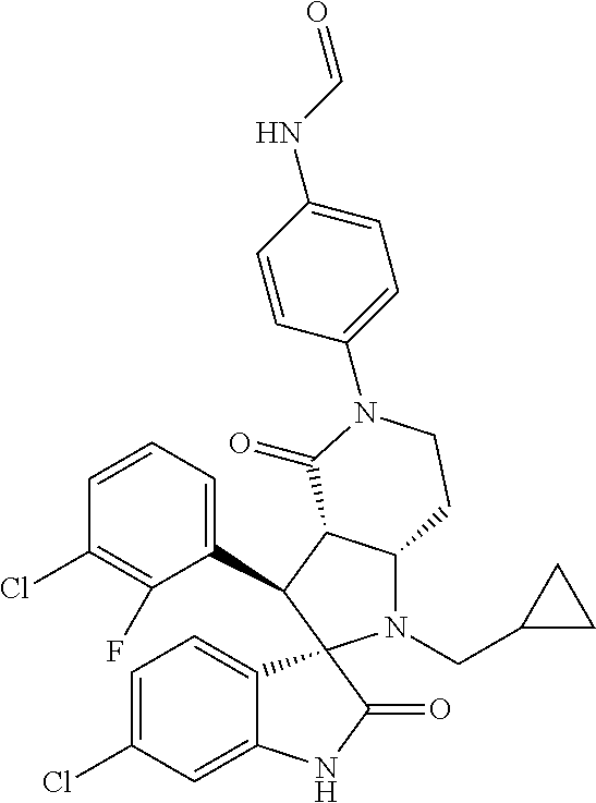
C1(C2C3C(N(CC4CC4)C24C2=CC=C(Cl)C=C2NC4=O)CCN(C2=CC=C(NC=O)C=C2)C3=O)=CC=CC(Cl)=C1F
